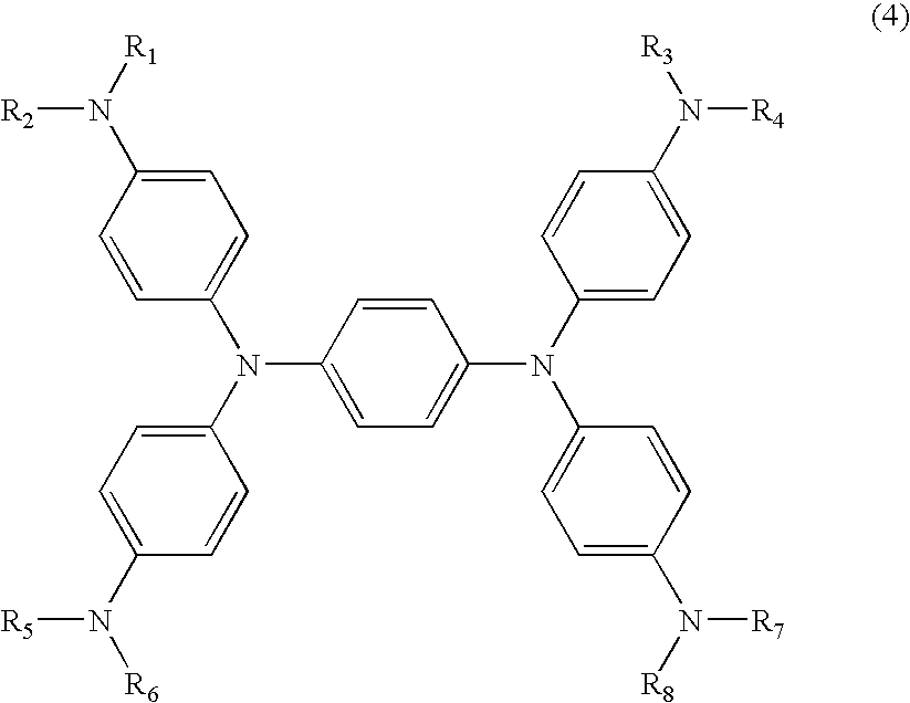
C1=CC(N(C2=CC=C(N([R1])[R2])C=C2)C2=CC=C(N([R6])[R5])C=C2)=CC=C1N(C1=CC=C(N([R3])[R4])C=C1)C1=CC=C(N([R8])[R7])C=C1
